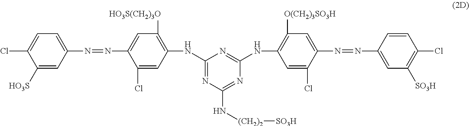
C1([HO3S])=CC(N=NC2=CC([HO3S(CH2)3O])=C(NC3=NC(N[(CH2)2][SO3H])=NC(NC4=C([O(CH2)3SO3H])C=C(N=NC5=CC([SO3H])=C(Cl)C=C5)C(Cl)=C4)=N3)C=C2Cl)=CC=C1Cl
